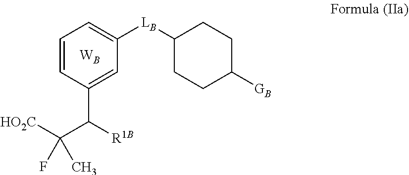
C1=CC(C([R1B])C([HO2C])(C)F)=CC([LB]C2CCC([GB])CC2)=C1.[WB]
